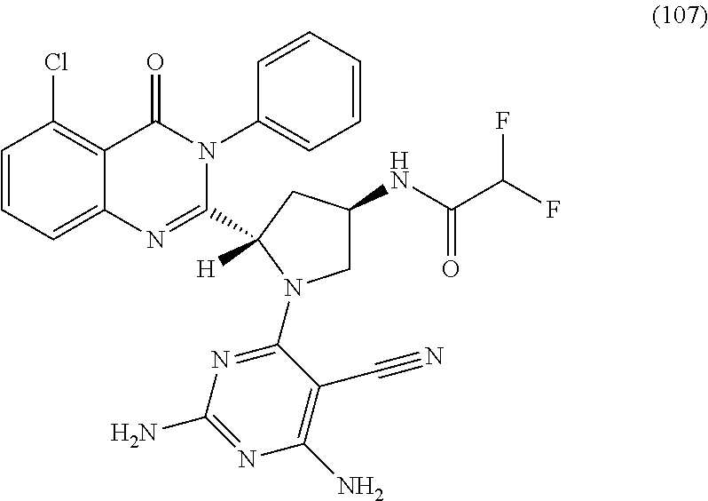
C1=CC(Cl)=C2C(=C1)N=C(C1([H])N(C3=NC(N)=NC(N)=C3C#N)CC(NC(C(F)F)=O)C1)N(C1=CC=CC=C1)C2=O
